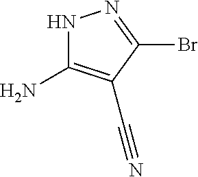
N1C(N)=C(C#N)C(Br)=N1
